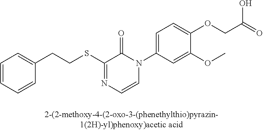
C1=CC=CC(CCSC2=NC=CN(C3=CC=C(OCC(=O)O)C(OC)=C3)C2=O)=C1
